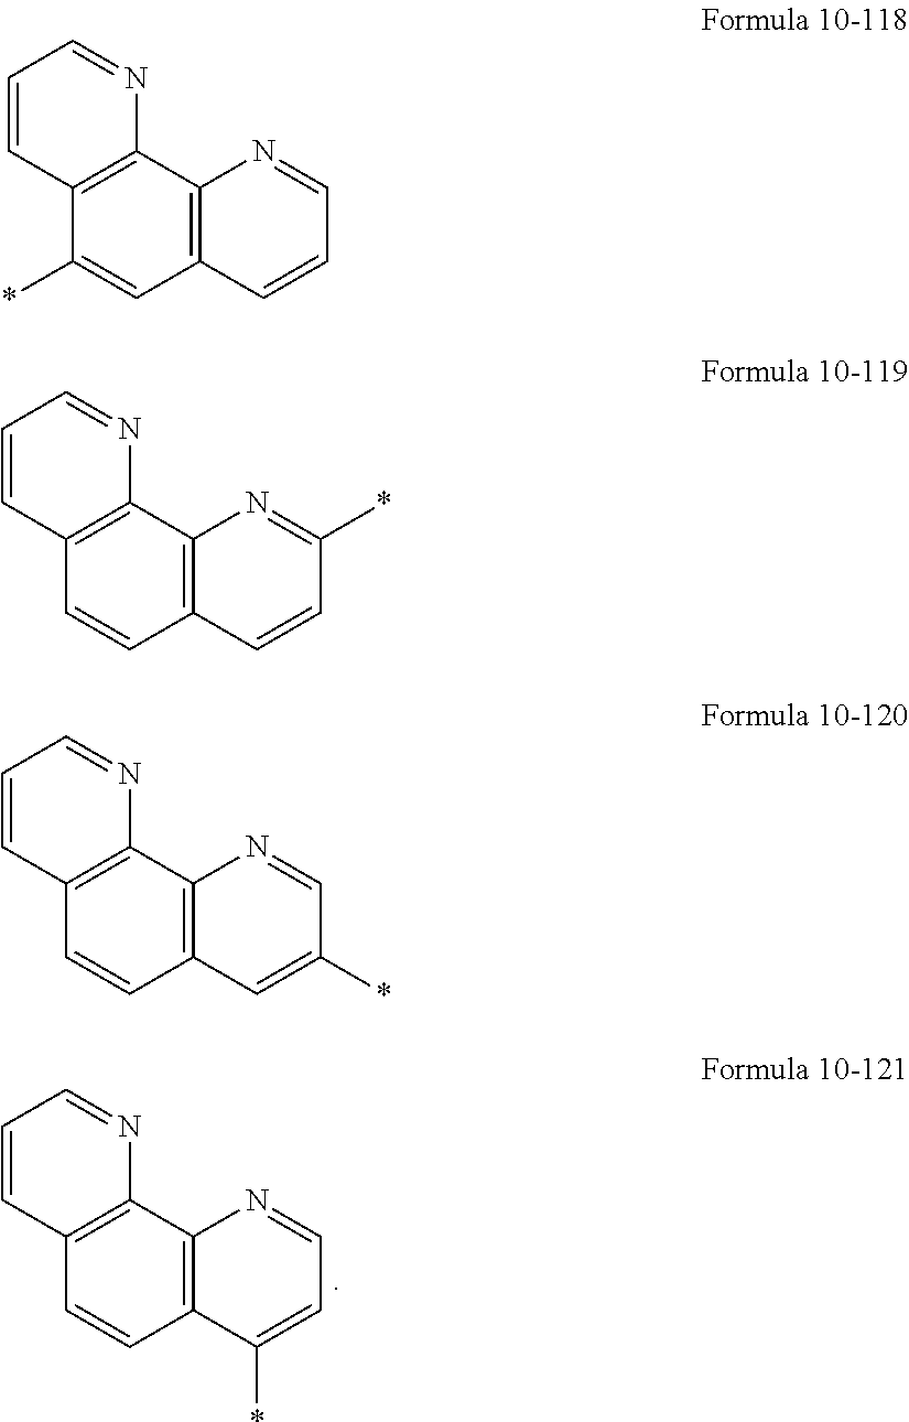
C12=C(C3=C(C=C1)C=CC=N3)N=CC=C2*.C12=C(C3=C(C(*)=C1)C=CC=N3)N=CC=C2.C12=C(C3=C(C=C1)C=CC=N3)N=C(*)C=C2.C12=C(C3=C(C=C1)C=CC=N3)N=CC(*)=C2
